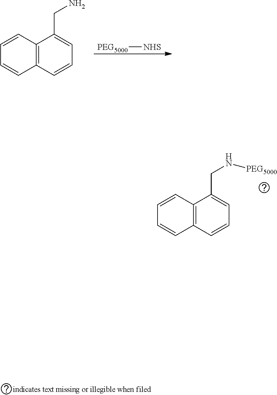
C12=C(C=CC=C1CN[PEG5000])C=CC=C2.[PEG5000][NHS].C12=C(C=CC=C1CN)C=CC=C2
